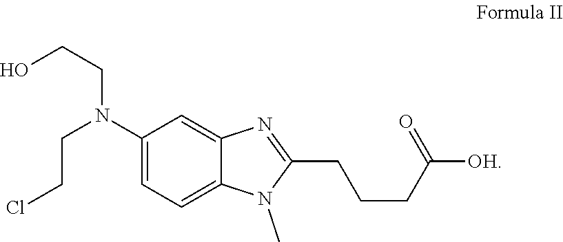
C1(N(CCCl)CCO)=CC=C2C(=C1)N=C(CCCC(=O)[OH])N2C
